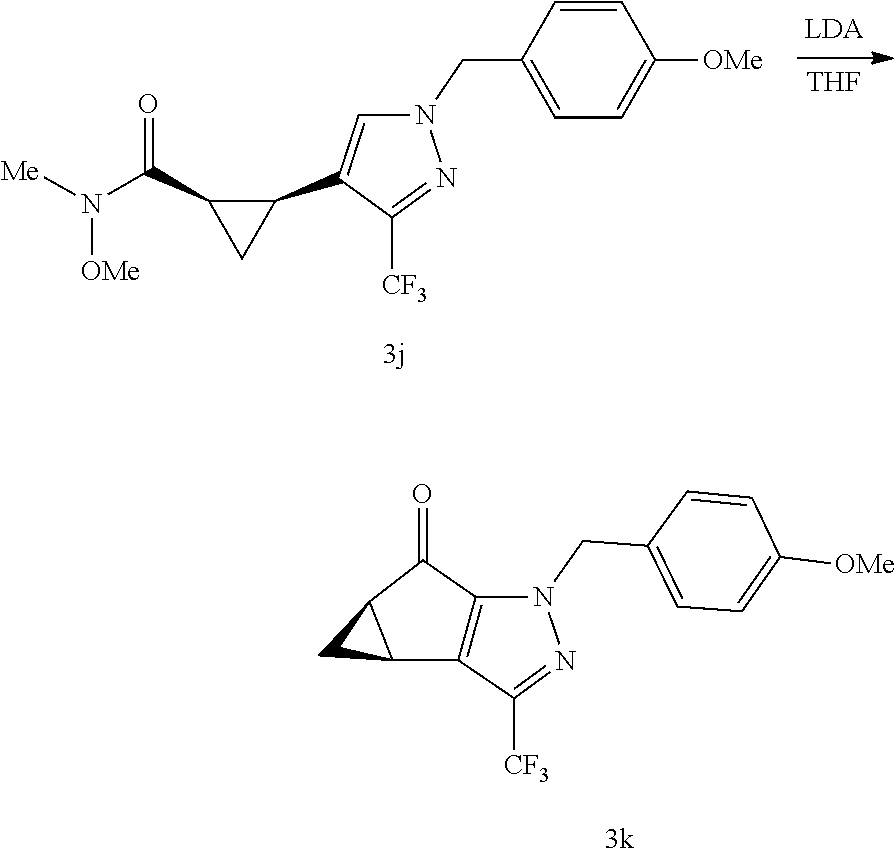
N(C(C1C(C2=CN(CC3=CC=C([OMe])C=C3)N=C2[CF3])C1)=O)([OMe])[Me].[THF].C1=C(CN2C3=C(C([CF3])=N2)C2C(C3=O)C2)C=CC([OMe])=C1
